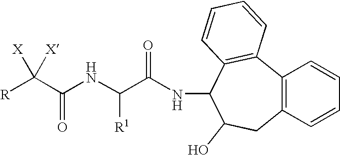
[R]C(C(NC(C(NC1C2=C(C3=C(CC1O)C=CC=C3)C=CC=C2)=O)[R1])=O)([X])[X]
